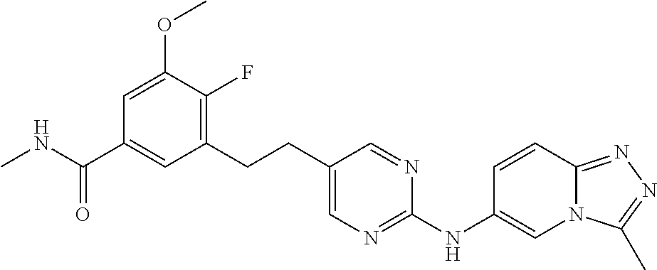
C1(CCC2=CN=C(NC3=CN4C(=NN=C4C)C=C3)N=C2)=C(F)C(OC)=CC(C(NC)=O)=C1
